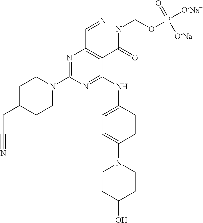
N1=C(N2CCC(CC#N)CC2)N=C(NC2=CC=C(N3CCC(O)CC3)C=C2)C(C(NCOP([O-Na+])([O-Na+])=O)=O)=C1C=N
